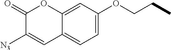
C1(OCCC)=CC=C2C(=C1)OC(=O)C([N3])=C2
